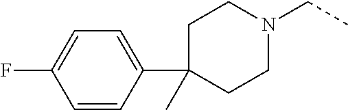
C1=CC(F)=CC=C1C1(C)CCN(CC)CC1
